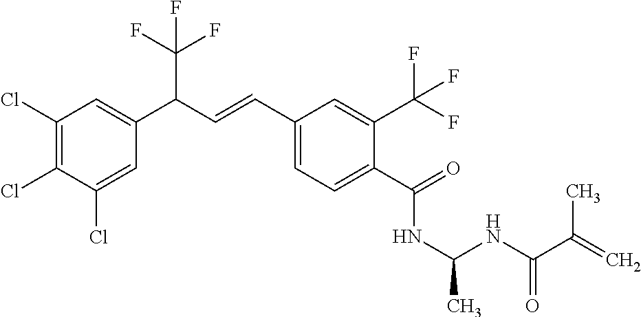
C1(Cl)=C(Cl)C(Cl)=CC(C(C=CC2=CC=C(C(=O)NC(C)NC(C(=C)C)=O)C(C(F)(F)F)=C2)C(F)(F)F)=C1
